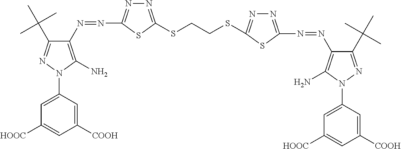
C1(N=NC2=NN=C(SCCSC3=NN=C(N=NC4=C(N)N(C5=CC([HOOC])=CC([COOH])=C5)N=C4C(C)(C)C)S3)S2)=C(N)N(C2=CC([HOOC])=CC([COOH])=C2)N=C1C(C)(C)C
